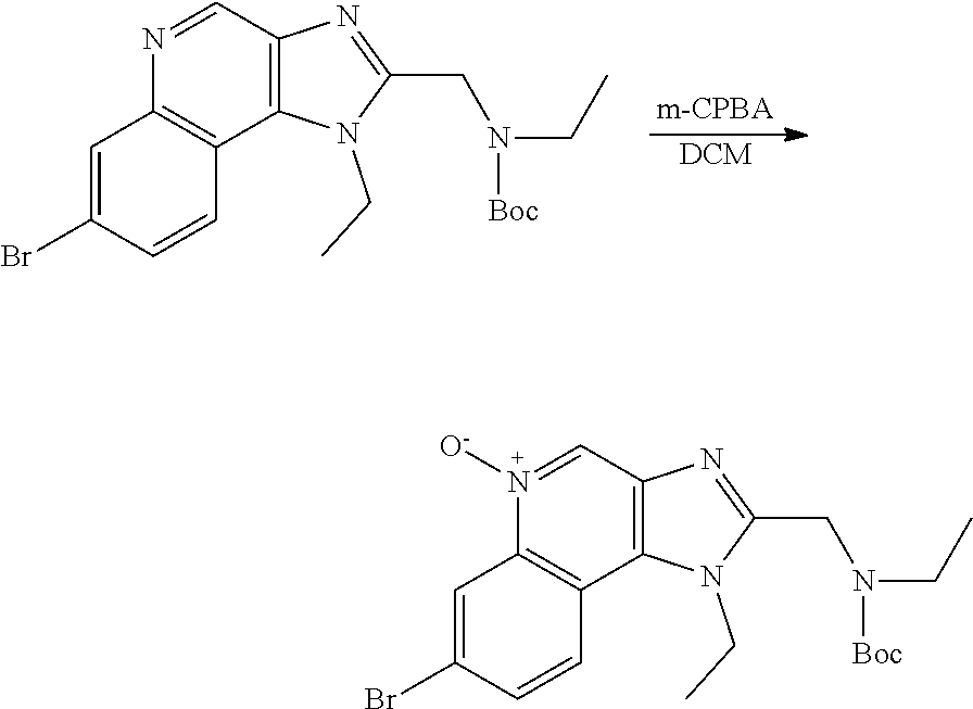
C12=C(C=N([O-])C3=C1C=CC(Br)=C3)N=C(CN(CC)[Boc])N2CC.C12=C(C=NC3=C1C=CC(Br)=C3)N=C(CN(CC)[Boc])N2CC.[DCM]
